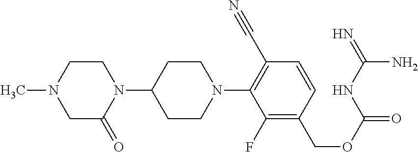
C1CN(C)CC(=O)N1C1CCN(C2=C(C#N)C=CC(COC(=O)NC(=N)N)=C2F)CC1
